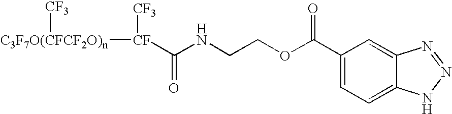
[C3F7O(CFCF2O)n]([CF]([CF3])C(NCCOC(C1=CC=C2C(=C1)N=NN2)=O)=O)[CF3]
